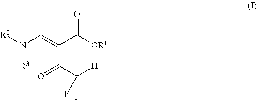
N([R3])(C=C(C(=O)C([H])(F)F)C([OR1])=O)[R2]
